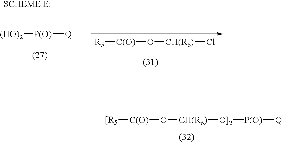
[R5][C(O)]O[CH(R6)]Cl.[(HO)2][P(O)][Q].[[R5][C(O)]O[CH(R6)][O]2][P(O)][Q]
